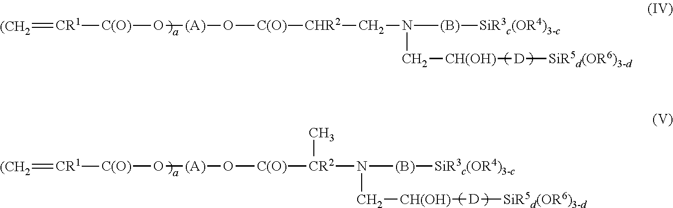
[(A)](O[C(O)][CHR2]CN([(B)][SiR3c(OR4)3-c])C[CH(OH)][D][SiR5d(OR6)3-d])O[C(O)][CR1]=[(CH2].[(A)](O[C(O)][CR2](N([(B)][SiR3c(OR4)3-c])C[CH(OH)][D][SiR5d(OR6)3-d])C)O[C(O)][CR1]=[(CH2]
